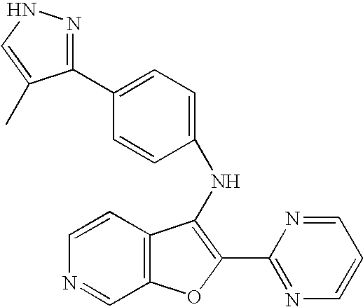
N(C1=C(C2=NC=CC=N2)OC2=C1C=CN=C2)C1=CC=C(C2=NNC=C2C)C=C1
